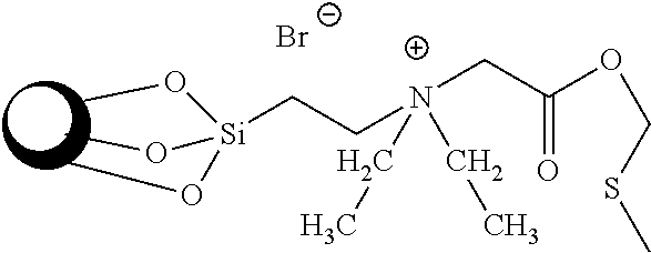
[Si](CC[N+](CC(OCSC)=O)(CC)CC)(OC)(OC)OC.[Br-]
